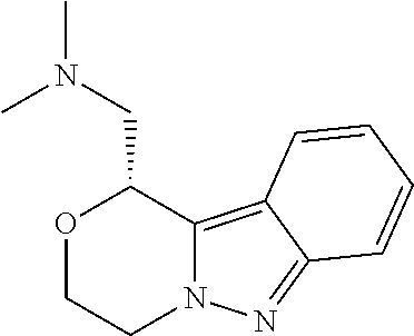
O1CCN2C(=C3C(=N2)C=CC=C3)C1CN(C)C
